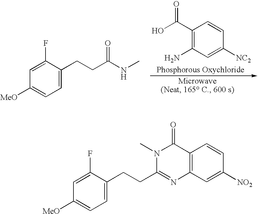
C1=C(CCC(NC)=O)C(F)=CC([MeO])=C1.C1(C(O)=O)=C(N)C=C([NC2])C=C1.C1=C(CCC2=NC3=C(C(=O)N2C)C=CC([NO2])=C3)C(F)=CC([MeO])=C1
